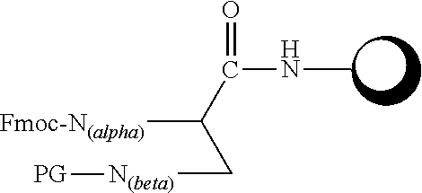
[Fmoc-N(alpha)]C(C(NC)=O)C[N(beta)][PG]
